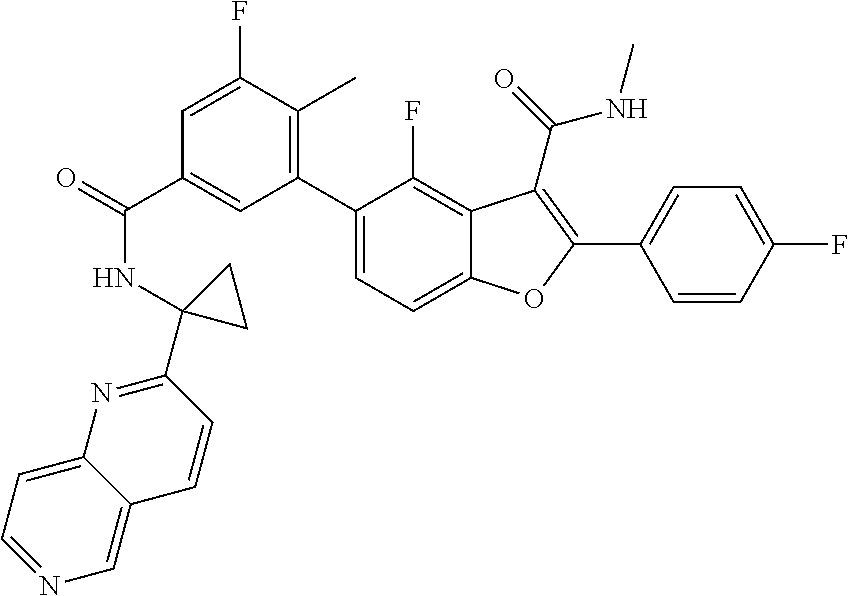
O=C(C1=CC(C2=CC=C3C(=C2F)C(C(=O)NC)=C(C2=CC=C(F)C=C2)O3)=C(C)C(F)=C1)NC1(C2=NC3=CC=NC=C3C=C2)CC1
